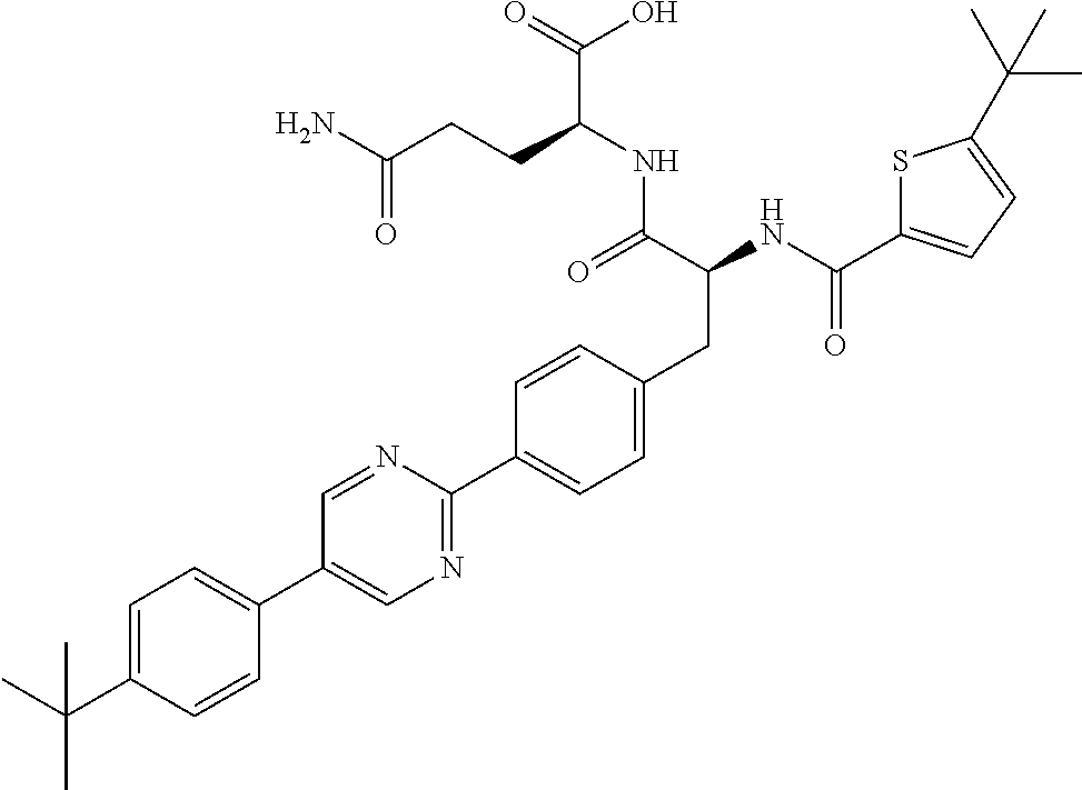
CC(C1=CC=C(C2=CN=C(C3=CC=C(CC(NC(=O)C4=CC=C(C(C)(C)C)S4)C(=O)NC(C(=O)O)CCC(N)=O)C=C3)N=C2)C=C1)(C)C
